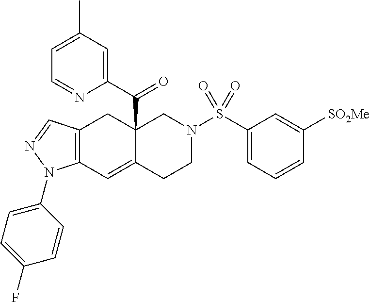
C1(N2C3=C(CC4(C(C5=CC(C)=CC=N5)=O)C(=C3)CCN(S(C3=CC=CC([SO2Me])=C3)(=O)=O)C4)C=N2)=CC=C(F)C=C1
